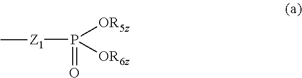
[Z1](P([OR5z])([OR6z])=O)C
